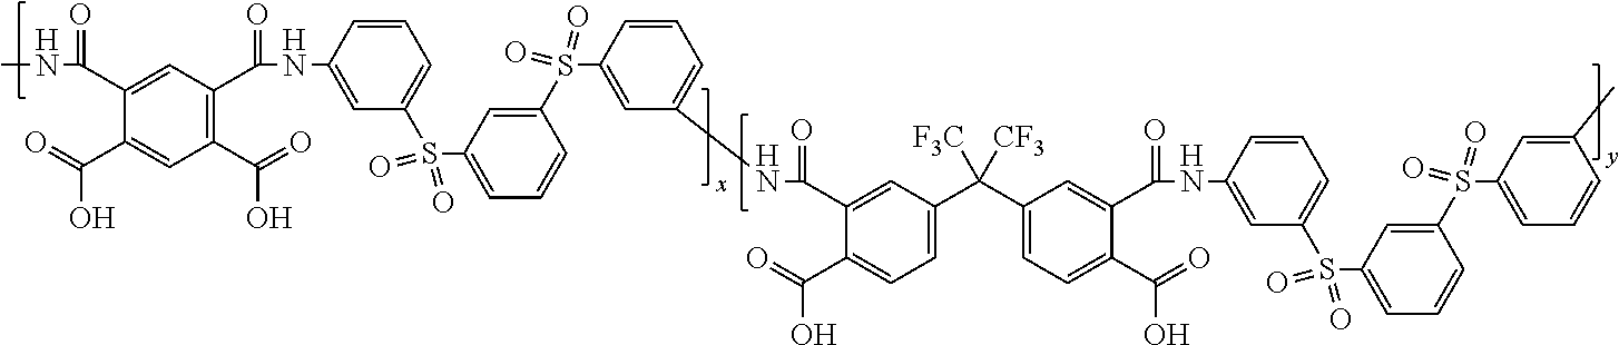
C1(C(=O)O)=C(C(NC2=CC(S(C3=CC=CC(S(C4=CC(NC(C5=CC(C(C6=CC=C(C(O)=O)C(C(NC7=CC(S(C8=CC=CC(S(C9=CC=CC(C)=C9)(=O)=O)=C8)(=O)=O)=CC=C7)=O)=C6)([F3C])[CF3])=CC=C5C(O)=O)=O)=CC=C4)(=O)=O)=C3)(=O)=O)=CC=C2)=O)C=C(C(NC)=O)C(C(=O)O)=C1
